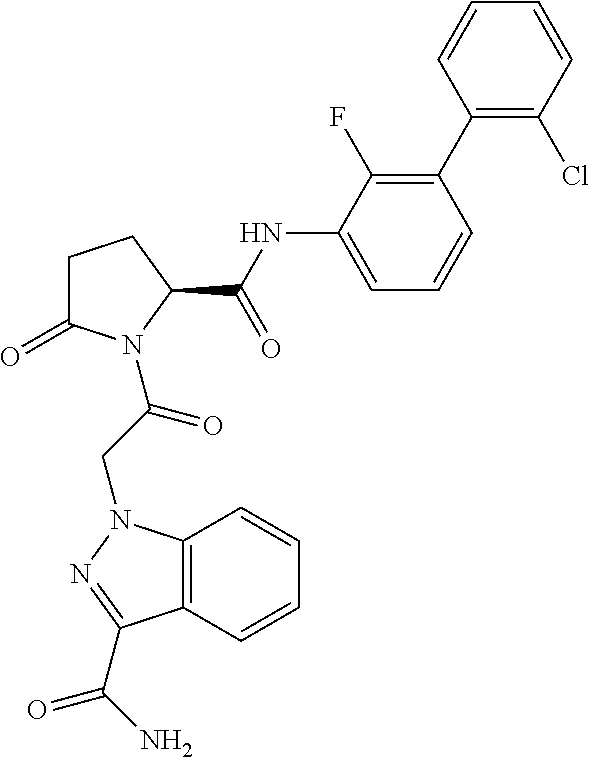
C12=C(N(CC(=O)N3C(=O)CCC3C(NC3=CC=CC(C4=C(Cl)C=CC=C4)=C3F)=O)N=C1C(N)=O)C=CC=C2
